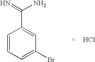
C1=CC=C(Br)C=C1C(=N)N.Cl
